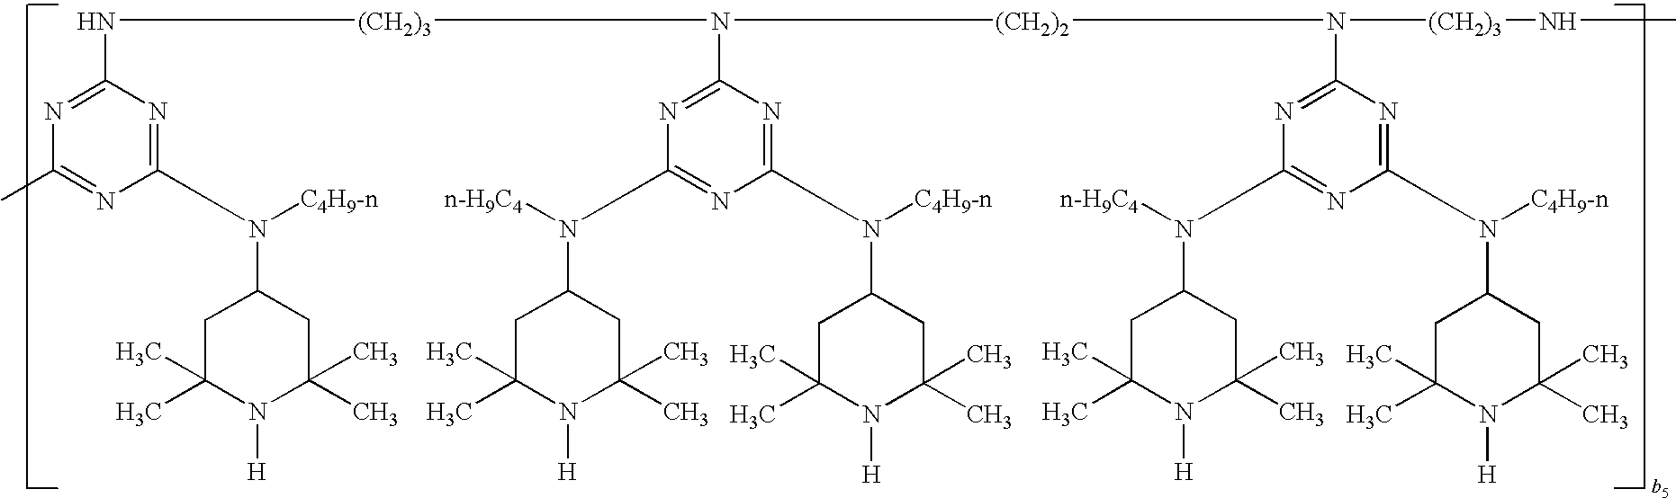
C1(C)=NC(N([C4H9-n])C2CC(C)(C)N([H])C(C)(C)C2)=NC(N[(CH2)3]N(C2=NC(N([n-H9C4])C3CC(C)(C)N([H])C(C)(C)C3)=NC(N([C4H9-n])C3CC(C)(C)N([H])C(C)(C)C3)=N2)[(CH2)2]N(C2=NC(N([n-H9C4])C3CC(C)(C)N([H])C(C)(C)C3)=NC(N([C4H9-n])C3CC(C)(C)N([H])C(C)(C)C3)=N2)[(CH2)3]NC)=N1
